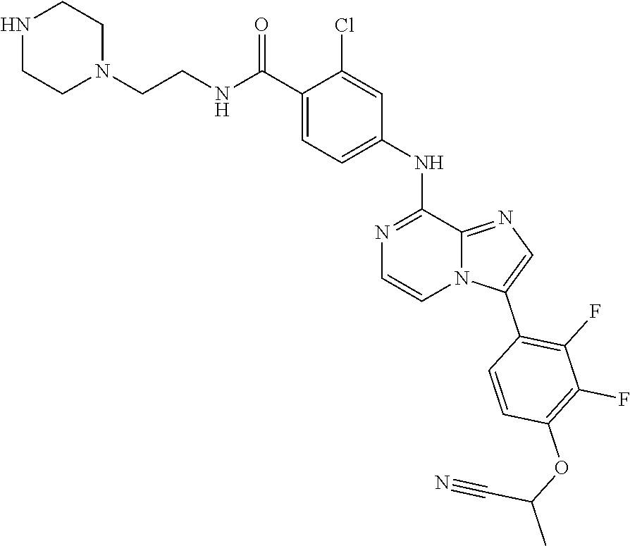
N(C(C1=CC=C(NC2=NC=CN3C2=NC=C3C2=C(F)C(F)=C(OC(C)C#N)C=C2)C=C1Cl)=O)CCN1CCNCC1
